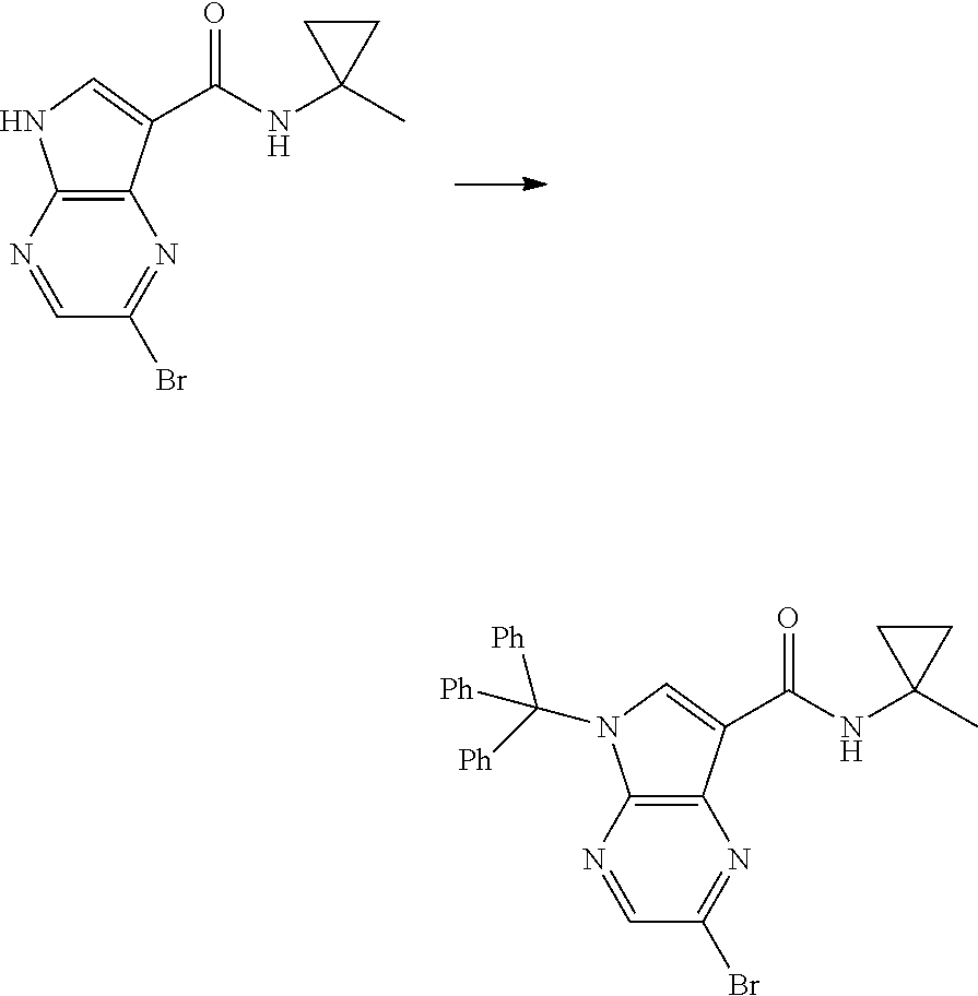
C12=C(C(C(NC3(C)CC3)=O)=CN1)N=C(Br)C=N2.C12=C(C(C(NC3(C)CC3)=O)=CN1C([Ph])([Ph])[Ph])N=C(Br)C=N2
